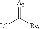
[L]C([Rc])=[A2]
